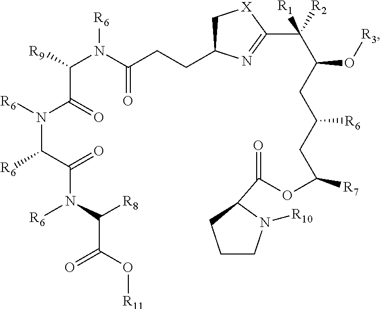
C1C(CCC(N(C([R9])C(=O)N([R6])C(C(=O)N(C([R8])C(=O)O[R11])[R6])[R6])[R6])=O)N=C(C(C(O[R3])CC([R6])CC([R7])OC(=O)C2N([R10])CCC2)([R2])[R1])[X]1
